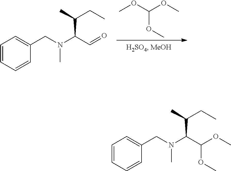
COC(OC)OC.C(C(C)CC)(C=O)N(CC1=CC=CC=C1)C.C(C(C)CC)(C(OC)OC)N(CC1=CC=CC=C1)C
